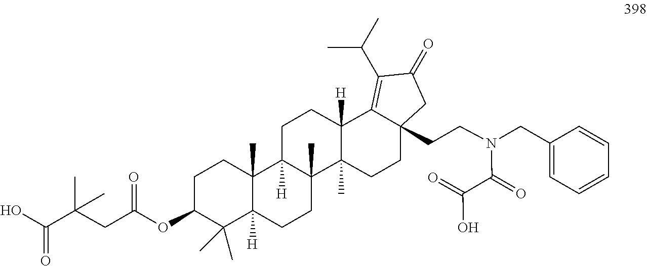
C1(CN(CCC23CCC4(C)C([H])(C2=C(C(C)C)C(=O)C3)CCC2([H])C4(C)CCC3([H])C2(C)CCC(OC(CC(C(O)=O)(C)C)=O)C3(C)C)C(=O)C(=O)O)=CC=CC=C1
